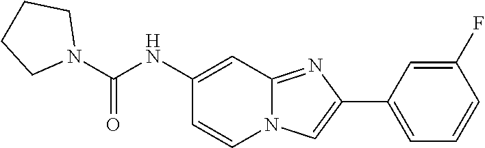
C1(F)=CC(C2=CN3C(=N2)C=C(NC(N2CCCC2)=O)C=C3)=CC=C1
